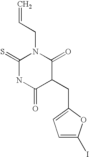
C=CCN1C(=S)NC(=O)C(CC2=CC=C(I)O2)C1=O
